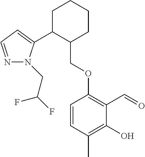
C1C(C2=CC=NN2CC(F)F)C(COC2=C(C=O)C(O)=C(C)C=C2)CCC1
